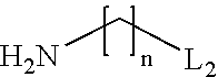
NC[L2]
